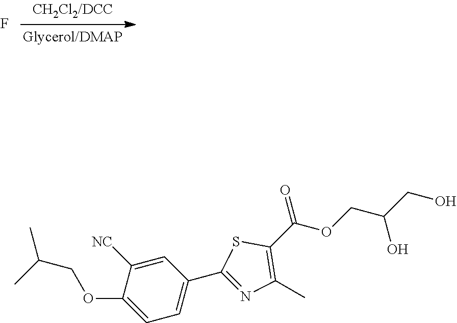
F.C1(C(OCC(CO)O)=O)=C(C)N=C(C2=CC=C(OCC(C)C)C([NC])=C2)S1
